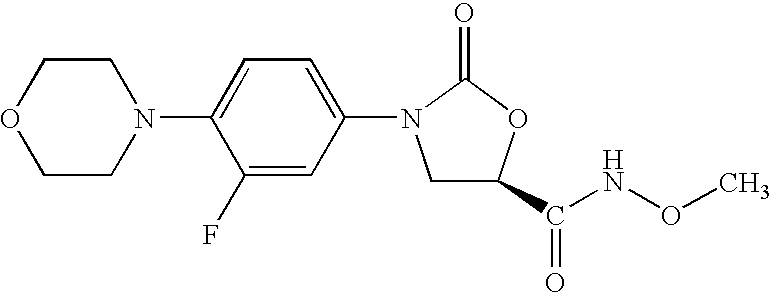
C1(F)=CC(N2CC(C(=O)NOC)OC2=O)=CC=C1N1CCOCC1
